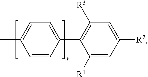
C1=CC(C2=C([R3])C=C([R2])C=C2[R1])=CC=C1C
